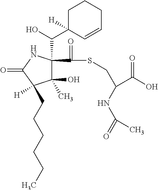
C1(O)(C)C(C(=O)SCC(C(O)=O)NC(=O)C)(C(O)C2([H])C=CCCC2)NC(=O)C1([H])CCCCCC
